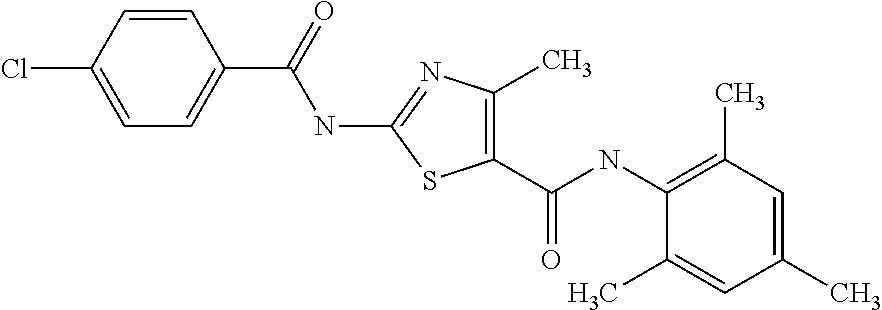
C1(C(NC2=C(C)C=C(C)C=C2C)=O)=C(C)N=C(NC(C2=CC=C(Cl)C=C2)=O)S1
